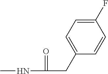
CNC(=O)CC1=CC=C(F)C=C1
